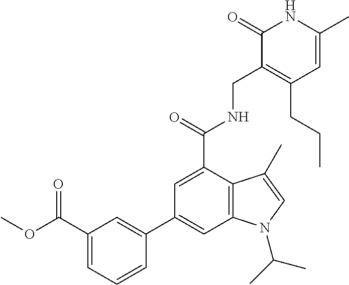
C1=C(C)NC(=O)C(CNC(C2=CC(C3=CC(C(OC)=O)=CC=C3)=CC3=C2C(C)=CN3C(C)C)=O)=C1CCC
